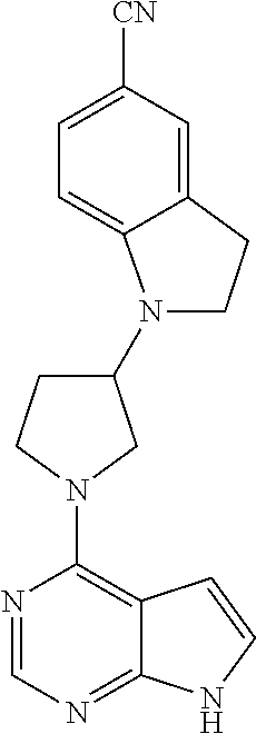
N1=CN=C2C(=C1N1CC(N3CCC4=CC([CN])=CC=C34)CC1)C=CN2
